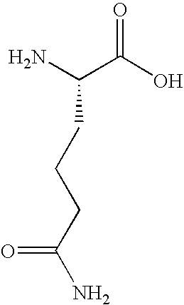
O=C(O)C(N)CCCC(N)=O
